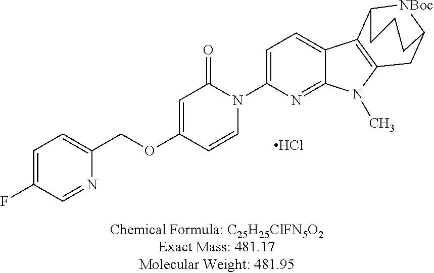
C1=C(F)C=NC(COC2=CC(=O)N(C3=CC=C4C(=N3)N(C)C3=C4C4[NBoc]C(C3)CCC4)C=C2)=C1.Cl
